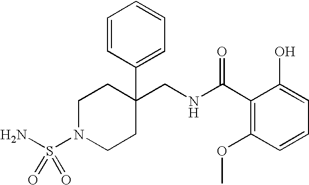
NS(N1CCC(CNC(C2=C(OC)C=CC=C2O)=O)(C2=CC=CC=C2)CC1)(=O)=O
